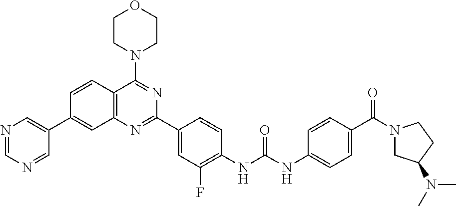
C1=CC2=C(C=C1C1=CN=CN=C1)N=C(C1=CC(F)=C(NC(NC3=CC=C(C(N4CC(N(C)C)CC4)=O)C=C3)=O)C=C1)N=C2N1CCOCC1
